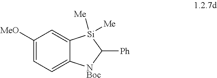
C1([MeO])=CC=C2C(=C1)[Si]([Me])([Me])C([Ph])[NBoc]2
